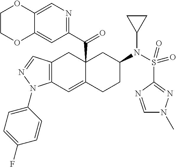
C12(C(C3=NC=C4C(=C3)OCCO4)=O)C(=CC3=C(C1)C=NN3C1=CC=C(F)C=C1)CCC(N(S(C1=NN(C)C=N1)(=O)=O)C1CC1)C2
